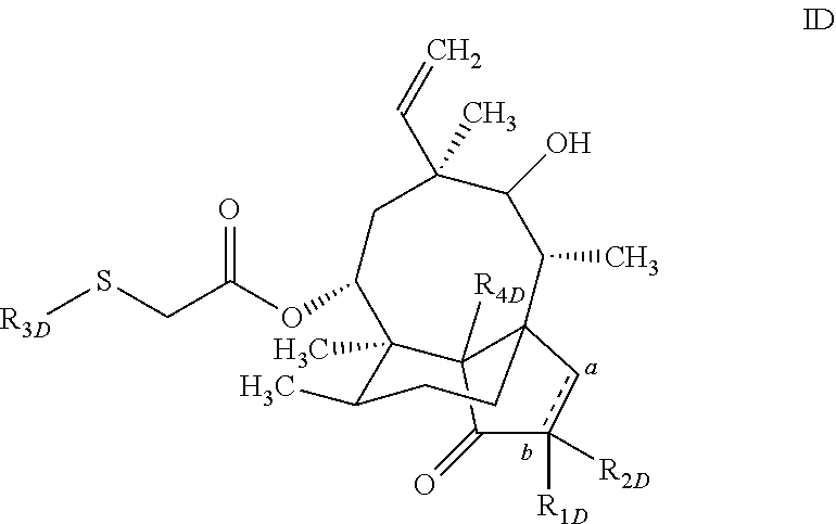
[R3D]SCC(OC1CC(C)(C=C)C(O)C(C)C23C([R4D])(C1(C)C(C)CC2)C(=O)c([R1D])([R2D])c3)=O
